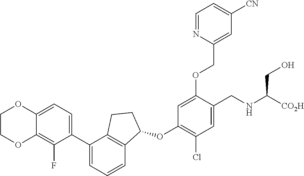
C1(C2=CC=CC3=C2CCC3OC2=C(Cl)C=C(CNC([CO2H])CO)C(OCC3=CC([CN])=CC=N3)=C2)=CC=C2C(=C1F)OCCO2
